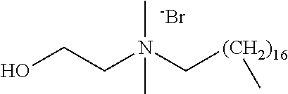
N(C[(CH2)16]C)(CCO)(C)C.[-Br]
